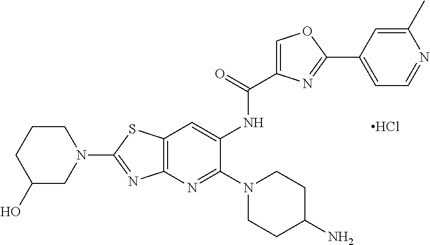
C12=C(N=C(N3CCC(N)CC3)C(NC(C3=COC(C4=CC=NC(C)=C4)=N3)=O)=C1)N=C(N1CCCC(O)C1)S2.Cl
